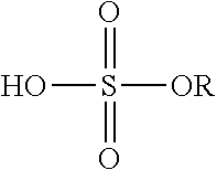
OS(=O)(=O)[OR]
